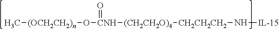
C[(OCH2CH2)n]O[CNH](=O)[(CH2CH2O)4][CH2CH2CH2]N[IL-15]
